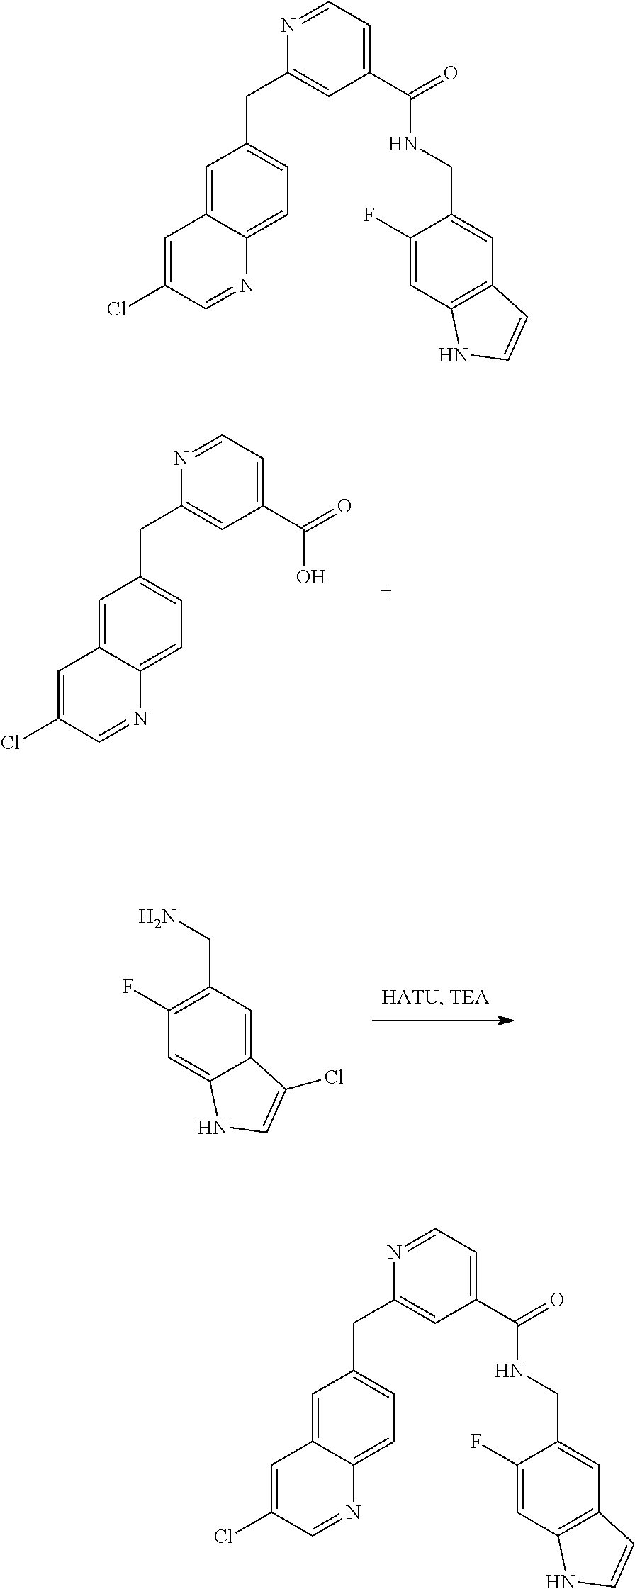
C1=C2C(=CC=C1CC1=CC(C(=O)O)=CC=N1)N=CC(Cl)=C2.NCC1=C(F)C=C2C(=C1)C(Cl)=CN2.C1=C2C(=CC=C1CC1=CC(C(=O)NCC3=CC4=C(C=C3F)NC=C4)=CC=N1)N=CC(Cl)=C2.C1=C2C(=CC=C1CC1=CC(C(=O)NCC3=CC4=C(C=C3F)NC=C4)=CC=N1)N=CC(Cl)=C2
